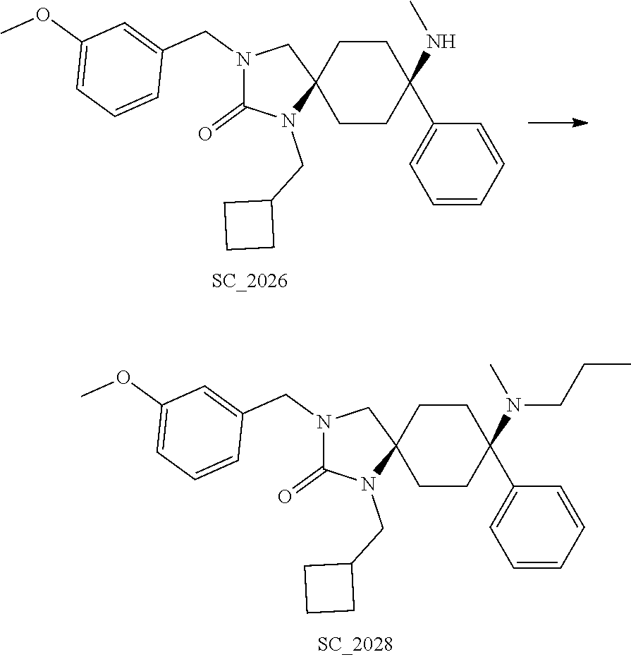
N1(CC2=CC(OC)=CC=C2)C(=O)N(CC2CCC2)C2(C1)CCC(C1=CC=CC=C1)(NC)CC2.N1(CC2=CC(OC)=CC=C2)C(=O)N(CC2CCC2)C2(C1)CCC(C1=CC=CC=C1)(N(C)CCC)CC2
